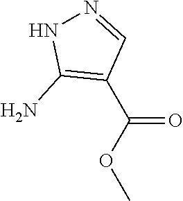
C1(C(OC)=O)=C(N)NN=C1
